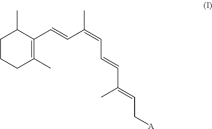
C1CCC(C)=C(C=CC(=CC=CC(=CC[A])C)C)C1C
